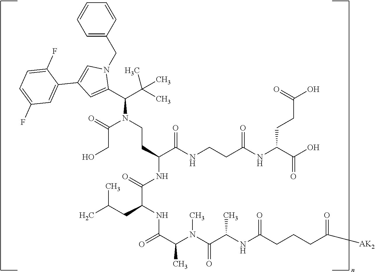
C(N(C(CO)=O)CCC(C(NCCC(NC(CCC(=O)O)C(=O)O)=O)=O)NC(C(NC(C(C)N(C(=O)C(C)NC(=O)CCCC(=O)[AK2])C)=O)CC(C)C)=O)(C(C)(C)C)C1=CC(C2=CC(F)=CC=C2F)=CN1CC1=CC=CC=C1
